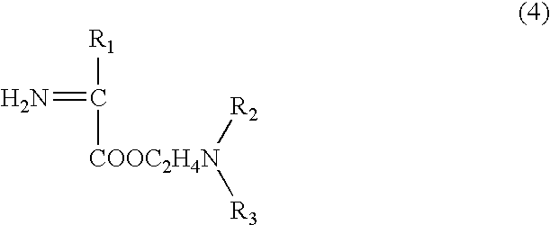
[R2][COOC2H4N]([R3])C(=N)[R1]
